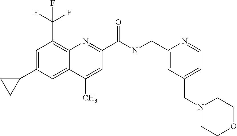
C1(C)=CC(C(NCC2=CC(CN3CCOCC3)=CC=N2)=O)=NC2=C(C(F)(F)F)C=C(C3CC3)C=C12
